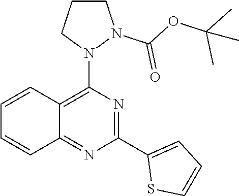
C1(C2=CC=CS2)=NC(N2N(C(OC(C)(C)C)=O)CCC2)=C2C(=N1)C=CC=C2
